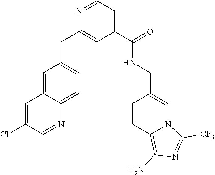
N1=CC=C(C(=O)NCC2=CN3C(=C(N)N=C3[CF3])C=C2)C=C1CC1=CC=C2C(=C1)C=C(Cl)C=N2
